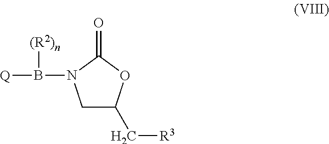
B([(R2)n])(N1CC(C[R3])OC1=O)[Q]
